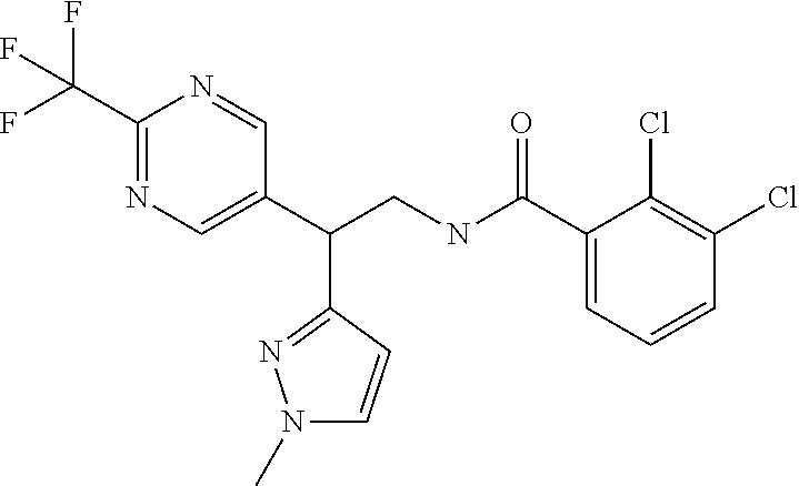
C1(C(CNC(C2=CC=CC(Cl)=C2Cl)=O)C2=CN=C(C(F)(F)F)N=C2)=NN(C)C=C1
